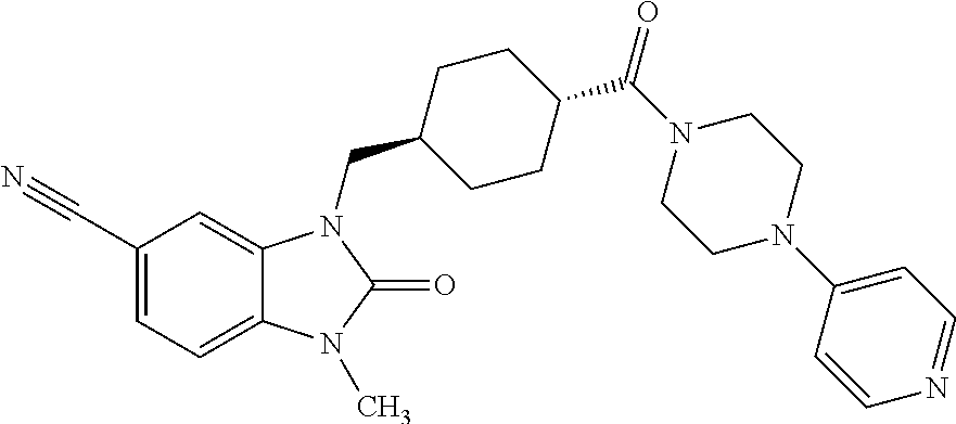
C1(C#N)=CC=C2C(=C1)N(CC1CCC(C(N3CCN(C4=CC=NC=C4)CC3)=O)CC1)C(=O)N2C
